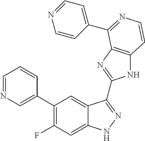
C1=C(C2=C(F)C=C3C(=C2)C(C2=NC4=C(N2)C=CN=C4C2=CC=NC=C2)=NN3)C=CC=N1
